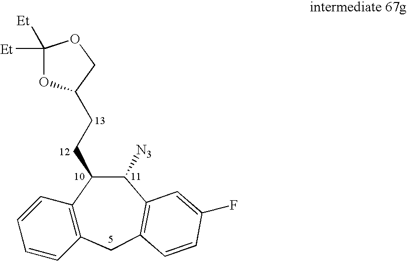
C12=C(CC3=C(C([N3])C1CCC1OC([Et])([Et])OC1)C=C(F)C=C3)C=CC=C2
